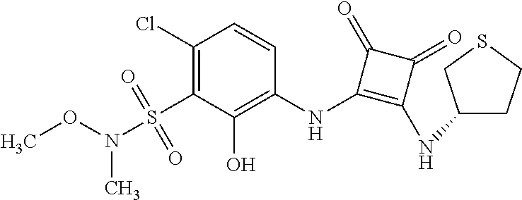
C1(Cl)=C(S(=O)(=O)N(C)OC)C(O)=C(NC2=C(NC3CCSC3)C(=O)C2=O)C=C1
